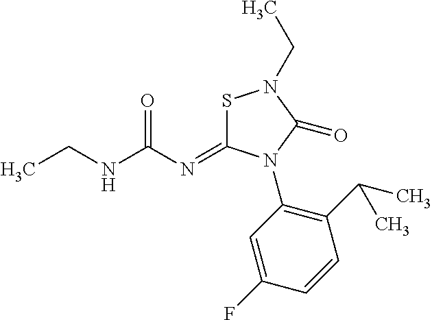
C(NC(N=C1SN(CC)C(=O)N1C1=C(C(C)C)C=CC(F)=C1)=O)C
